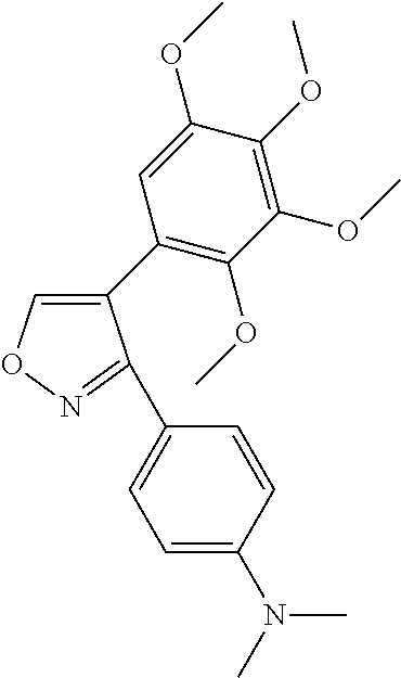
C1(C2=C(OC)C(OC)=C(OC)C(OC)=C2)=CON=C1C1=CC=C(N(C)C)C=C1
